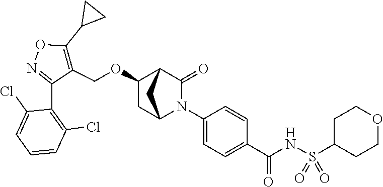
C1(OCC2=C(C3CC3)ON=C2C2=C(Cl)C=CC=C2Cl)CC2N(C3=CC=C(C(NS(=O)(=O)C4CCOCC4)=O)C=C3)C(=O)C1C2
